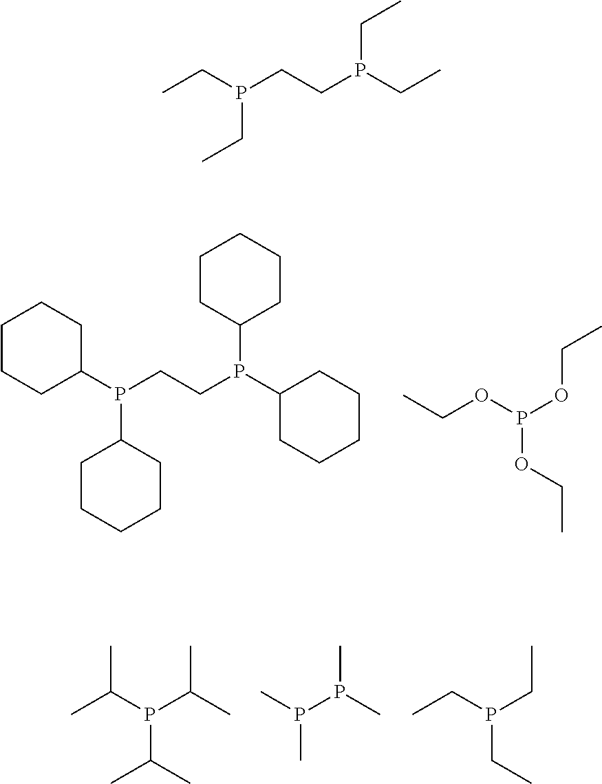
C1CCC(P(CCP(C2CCCCC2)C2CCCCC2)C2CCCCC2)CC1.CCOP(OCC)OCC.CC(P(C(C)C)C(C)C)C.CP(P(C)C)C.CCP(CC)CC.CCP(CCP(CC)CC)CC
